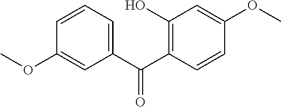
C1(OC)=CC(C(C2=C(O)C=C(OC)C=C2)=O)=CC=C1
